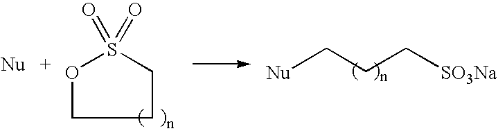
[Nu]CCC[SO3Na].C1CS(=O)(=O)OC1
